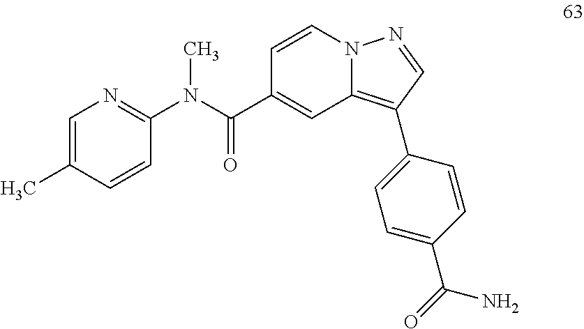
C1=CN2C(=C(C3=CC=C(C(=O)N)C=C3)C=N2)C=C1C(N(C1=NC=C(C)C=C1)C)=O
